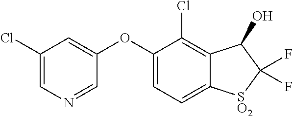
C1(Cl)=CN=CC(OC2=CC=C3C(=C2Cl)C(O)C(F)(F)[SO2]3)=C1
